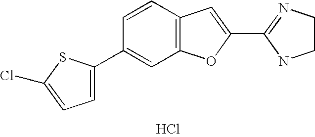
C1(C2=NCCN2)=CC2=C(O1)C=C(C1=CC=C(Cl)S1)C=C2.Cl
